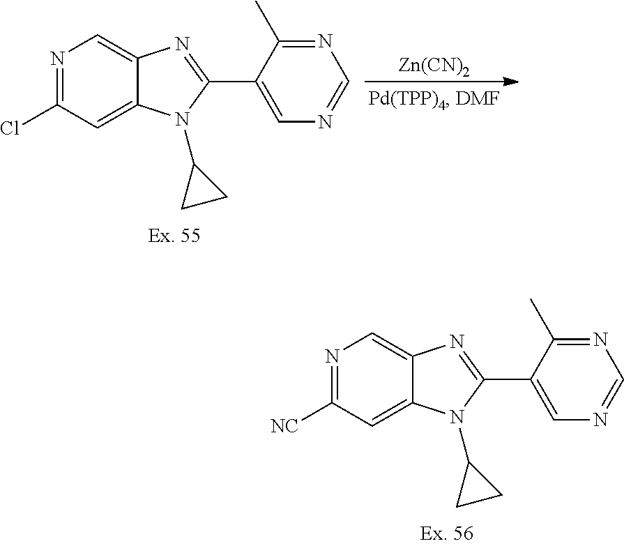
N1=C(Cl)C=C2C(=C1)N=C(C1=CN=CN=C1C)N2C1CC1.[Zn(CN)2].N1=C([NC])C=C2C(=C1)N=C(C1=CN=CN=C1C)N2C1CC1
